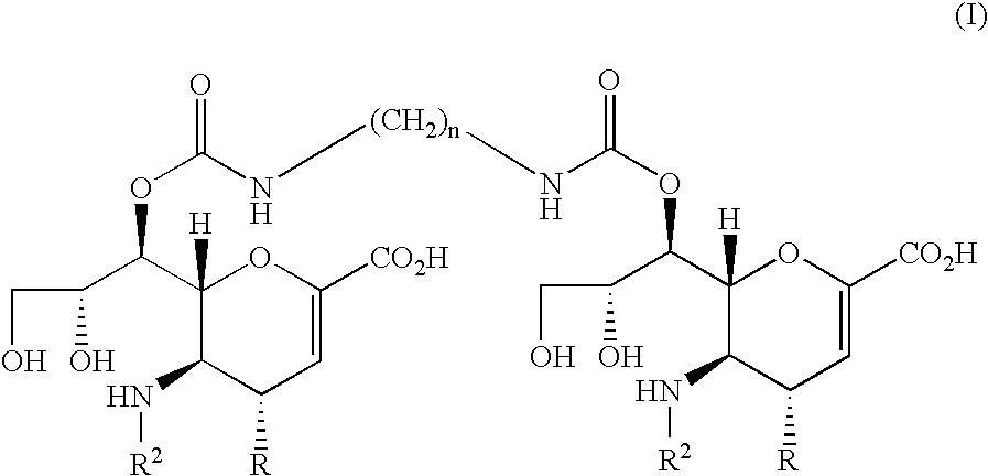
C(O)(C(C1([H])C(N[R2])C([R])C=C([CO2H])O1)OC(N[(CH2)n]NC(=O)OC(C(O)CO)C1([H])C(N[R2])C([R])C=C([CO2H])O1)=O)CO
